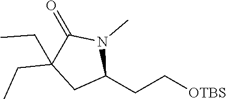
C1C(CC[OTBS])N(C)C(=O)C1(CC)CC
